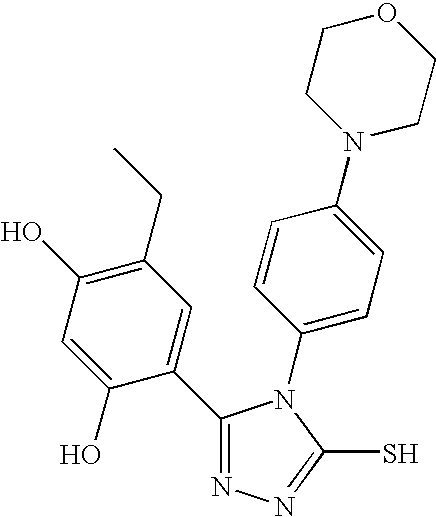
C1(C2=CC(CC)=C(O)C=C2O)=NN=C(S)N1C1=CC=C(N2CCOCC2)C=C1
